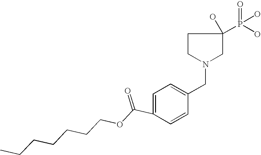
C1=C(C(OCCCCCCC)=O)C=CC(CN2CC(O)(P(O)(O)=O)CC2)=C1
